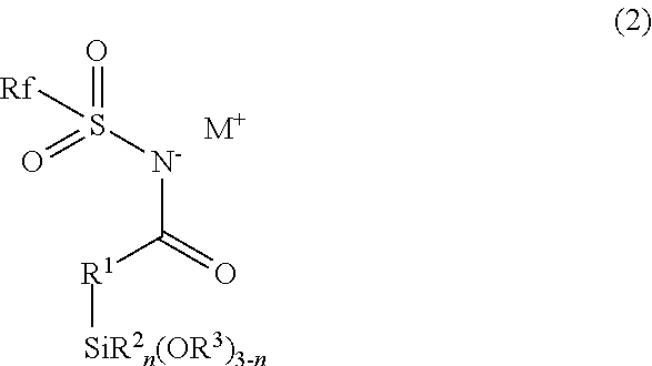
[Rf]S([N-]C(=O)[R1][SiR2n(OR3)3-n])(=O)=O.[M+]
